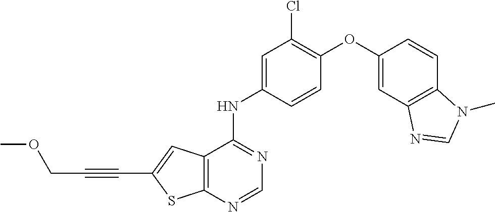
C12=C(C(NC3=CC(Cl)=C(OC4=CC5=C(C=C4)N(C)C=N5)C=C3)=NC=N1)C=C(C#CCOC)S2
